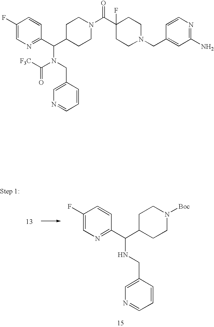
C1C(C(C2=NC=C(F)C=C2)NCC2=CN=CC=C2)CCN([Boc])C1.C1C(C(C2=NC=C(F)C=C2)N(CC2=CN=CC=C2)C([F3C])=O)CCN(C(C2(F)CCN(CC3=CC(N)=NC=C3)CC2)=O)C1
